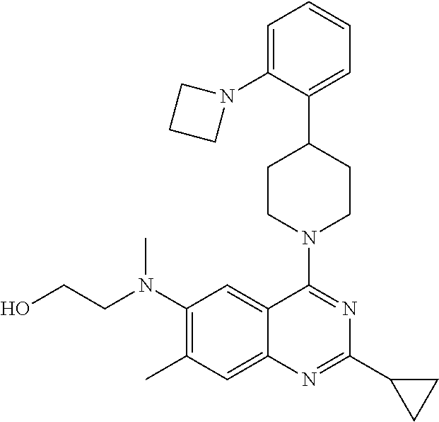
C1(N(CCO)C)=C(C)C=C2C(=C1)C(N1CCC(C3=CC=CC=C3N3CCC3)CC1)=NC(C1CC1)=N2
